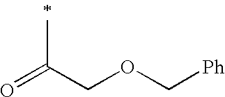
O=C(COC[Ph])C
